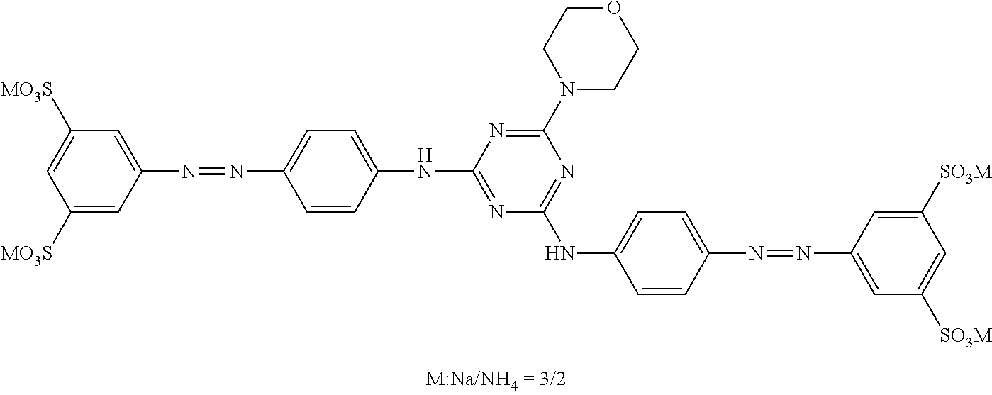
C1([MO3S])=CC([MO3S])=CC(N=NC2=CC=C(NC3=NC(NC4=CC=C(N=NC5=CC([SO3M])=CC([SO3M])=C5)C=C4)=NC(N4CCOCC4)=N3)C=C2)=C1
